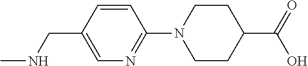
C1=CC(CNC)=CN=C1N1CCC(C(O)=O)CC1
